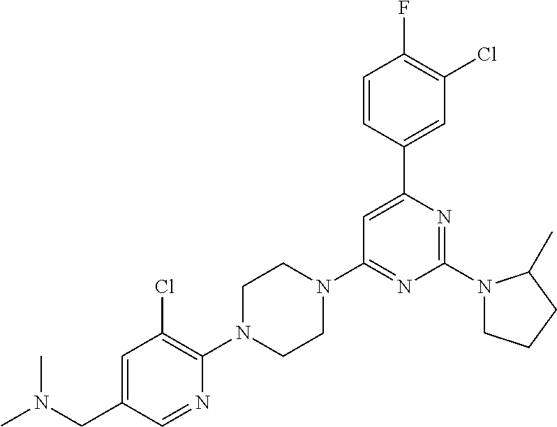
C1=C(CN(C)C)C=NC(N2CCN(C3=NC(N4CCCC4C)=NC(C4=CC(Cl)=C(F)C=C4)=C3)CC2)=C1Cl
